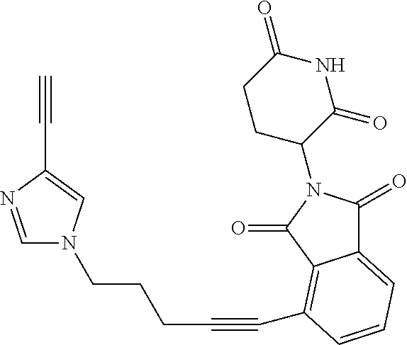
C12=CC=CC(C#CCCCN3C=NC(C#C)=C3)=C1C(=O)N(C1CCC(=O)NC1=O)C2=O
